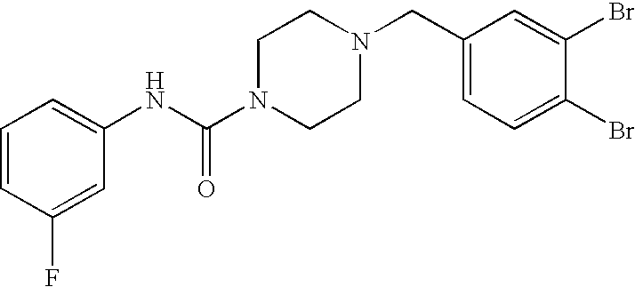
C1=CC(F)=CC(NC(N2CCN(CC3=CC=C(Br)C(Br)=C3)CC2)=O)=C1
